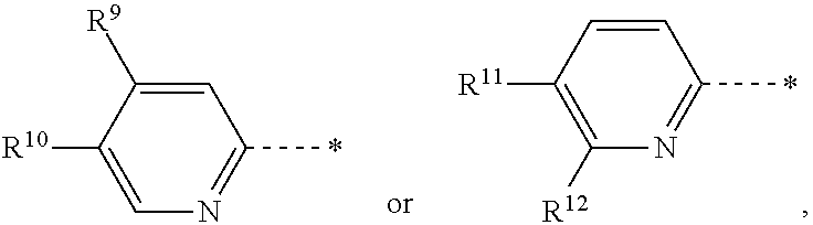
C1(C)=NC=C([R10])C([R9])=C1.C1(C)=NC([R12])=C([R11])C=C1
